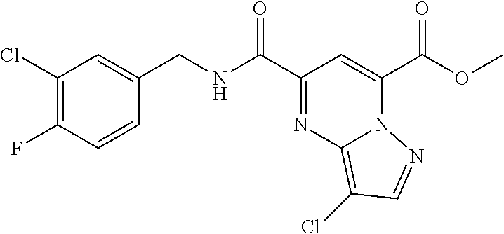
C1(C(NCC2=CC(Cl)=C(F)C=C2)=O)=NC2=C(Cl)C=NN2C(C(OC)=O)=C1
